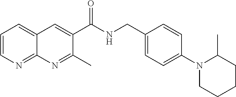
C1=CN=C2C(=C1)C=C(C(NCC1=CC=C(N3CCCCC3C)C=C1)=O)C(C)=N2
